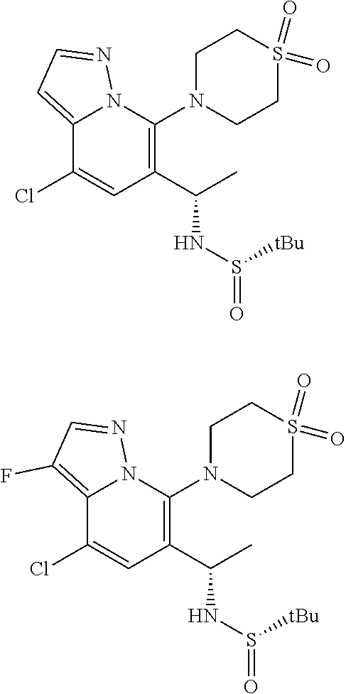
C1(C(C)NS(=O)[tBu])=C(N2CCS(=O)(=O)CC2)N2C(=CC=N2)C(Cl)=C1.C1(C(C)NS(=O)[tBu])=C(N2CCS(=O)(=O)CC2)N2C(=C(F)C=N2)C(Cl)=C1
